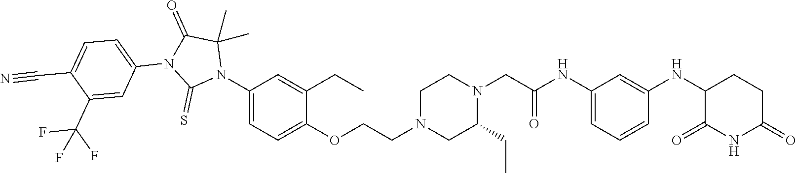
C1=C(NC(CN2CCN(CCOC3=CC=C(N4C(C)(C)C(=O)N(C5=CC=C(C#N)C(C(F)(F)F)=C5)C4=S)C=C3CC)CC2CC)=O)C=C(NC2C(=O)NC(=O)CC2)C=C1
